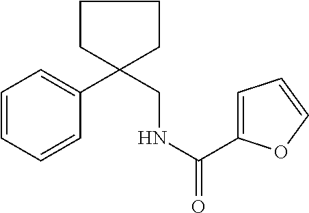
C1=CC=CC(C2(CNC(=O)C3=CC=CO3)CCCC2)=C1
